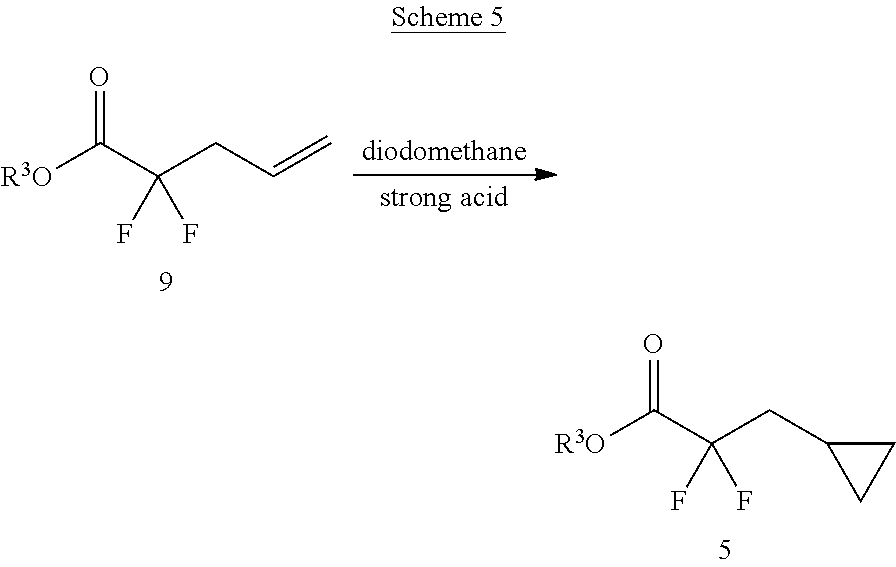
O=C(C(CC=C)(F)F)[R3O].O=C(C(CC1CC1)(F)F)[R3O]
